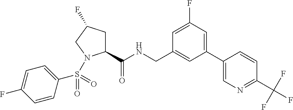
C1(C(NCC2=CC(C3=CN=C(C(F)(F)F)C=C3)=CC(F)=C2)=O)CC(F)CN1S(C1=CC=C(F)C=C1)(=O)=O
